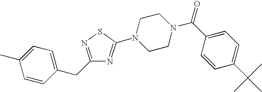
C1=CC(CC2=NSC(N3CCN(C(C4=CC=C(C(C)(C)C)C=C4)=O)CC3)=N2)=CC=C1C
